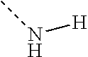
CN[H]
